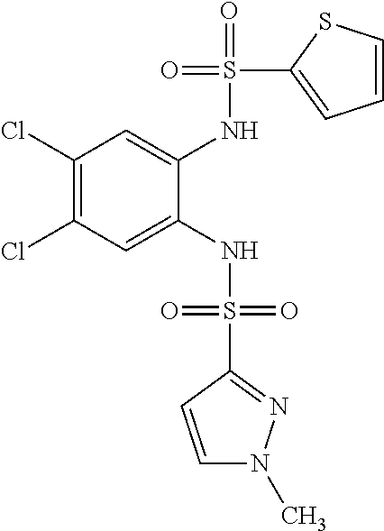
C1(Cl)=C(Cl)C=C(NS(=O)(=O)C2=NN(C)C=C2)C(NS(=O)(C2=CC=CS2)=O)=C1
